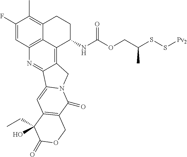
C1(F)=CC2=C3C(=C1C)CCC(NC(OCC(SS[Pv2])C)=O)C3=C1C(=N2)C2=CC3=C(C(=O)N2C1)COC(=O)C3(CC)O
